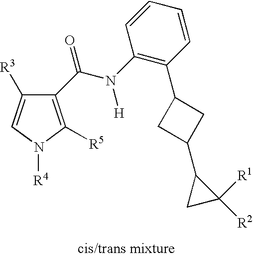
C1([R3])=CN([R4])C([R5])=C1C(N(C1=C(C2CC(C3CC3([R2])[R1])C2)C=CC=C1)[H])=O
